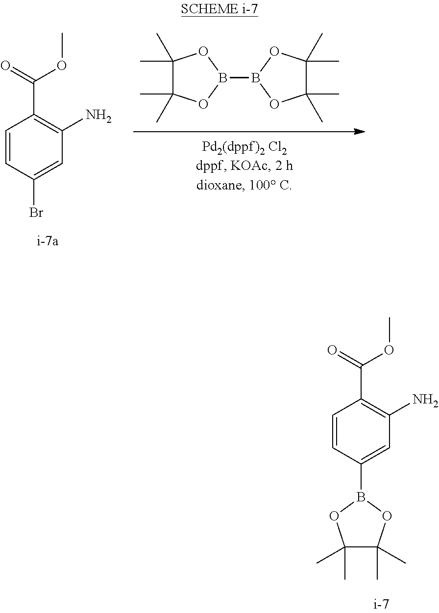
C1=CC(B2OC(C)(C)C(C)(C)O2)=CC(N)=C1C(=O)OC.C1=CC(Br)=CC(N)=C1C(=O)OC.C1(C)(C)C(C)(C)OB(B2OC(C)(C)C(C)(C)O2)O1
